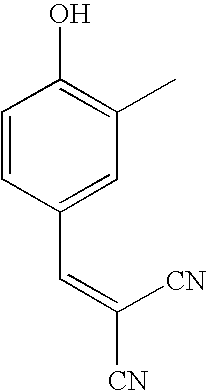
C1=CC(C=C([CN])[CN])=CC(C)=C1O
